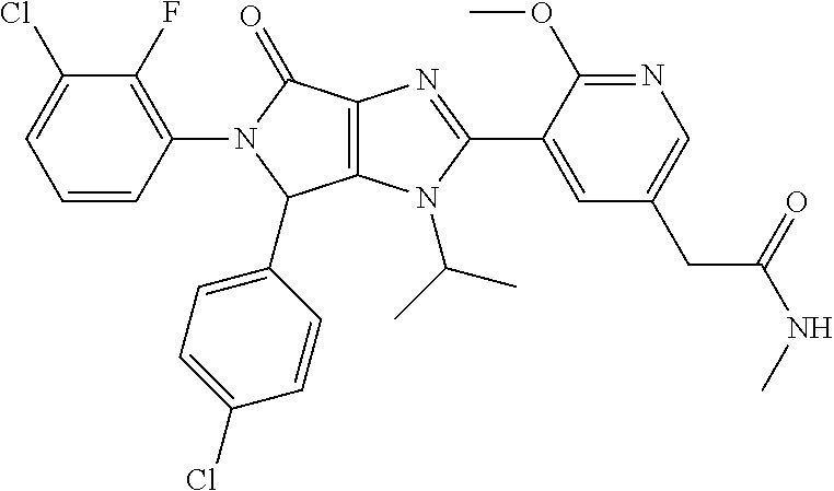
C12=C(N(C(C)C)C(C3=CC(CC(NC)=O)=CN=C3OC)=N1)C(C1=CC=C(Cl)C=C1)N(C1=C(F)C(Cl)=CC=C1)C2=O
